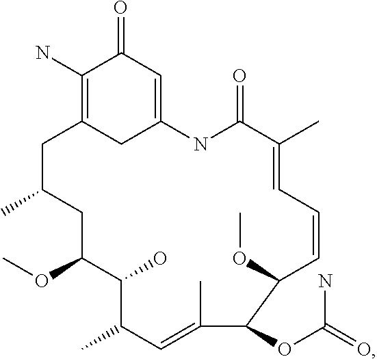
C12=CC(=O)C(N)=C(C1)CC(C)CC(OC)C(O)C(C)C=C(C)C(OC(=O)N)C(OC)C=CC=C(C)C(=O)N2
